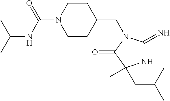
C1CC(CN2C(=N)NC(CC(C)C)(C)C2=O)CCN1C(NC(C)C)=O
